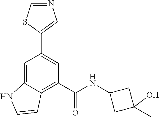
C1=C2C(=C(C(NC3CC(C)(O)C3)=O)C=C1C1=CN=CS1)C=CN2
